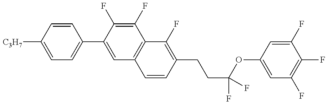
C1=C([C3H7])C=CC(C2=CC3=C(C(F)=C2F)C(F)=C(CCC(OC2=CC(F)=C(F)C(F)=C2)(F)F)C=C3)=C1
